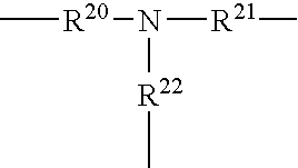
C[R20]N([R22]C)[R21]C
